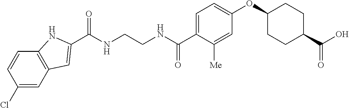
C1(C(NCCNC(C2=CC=C(OC3CCC(C(O)=O)CC3)C=C2[Me])=O)=O)=CC2=C(N1)C=CC(Cl)=C2
